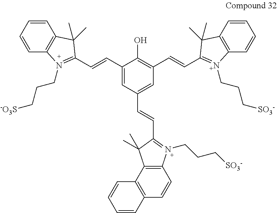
C1(C=CC2=N(CCC[-O3S])C3=C(C=CC=C3)C2(C)C)=CC(C=CC2=N(CCC[SO3-])C3=C(C2(C)C)C2=C(C=C3)C=CC=C2)=CC(C=CC2=[N+](CCC[SO3-])C3=C(C=CC=C3)C2(C)C)=C1O
